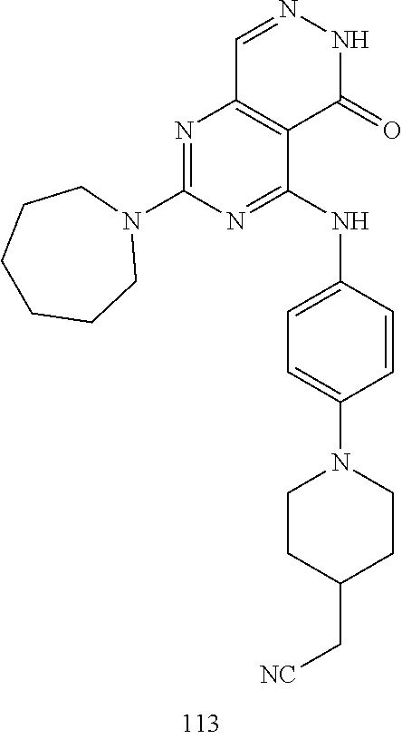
C1=NNC(=O)C2=C1N=C(N1CCCCCC1)N=C2NC1=CC=C(N2CCC(C[NC])CC2)C=C1
